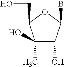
C1(C)(O)C(O)C(B)OC1CO
